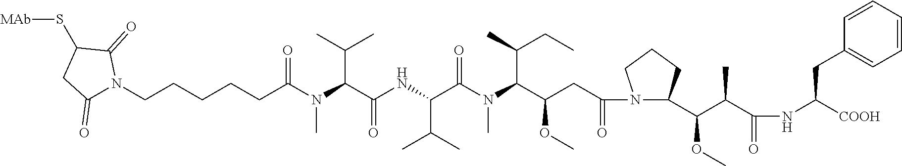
C1(=O)N(CCCCCC(N(C(C(NC(C(N(C(C(CC(N2C(C(C(C(NC([COOH])CC3=CC=CC=C3)=O)C)OC)CCC2)=O)OC)C(C)CC)C)=O)C(C)C)=O)C(C)C)C)=O)C(=O)C(S[MAb])C1
